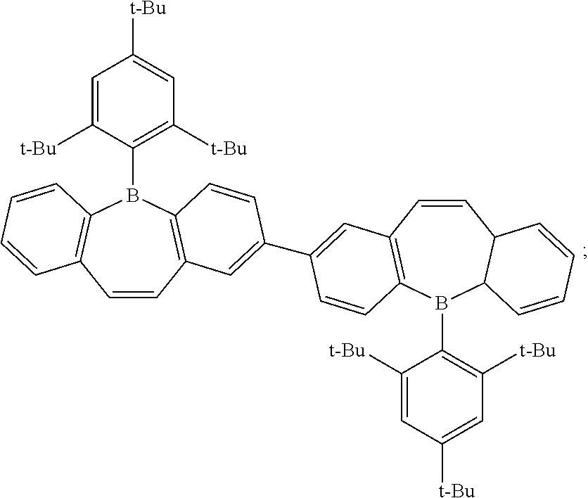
C1=CC2=C(B(C3=C([t-Bu])C=C([t-Bu])C=C3[t-Bu])C3=C1C=CC=C3)C=CC(C1=CC3=C(B(C4=C([t-Bu])C=C([t-Bu])C=C4[t-Bu])C4C(C=C3)C=CC=C4)C=C1)=C2
